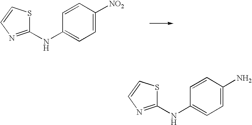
C1=C([NO2])C=CC(NC2=NC=CS2)=C1.C1=C(N)C=CC(NC2=NC=CS2)=C1
